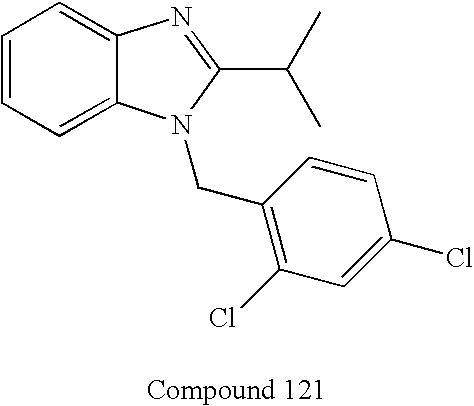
C1=CC=C2C(=C1)N=C(C(C)C)N2CC1=C(Cl)C=C(Cl)C=C1
